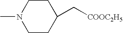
C1CN(C)CCC1C[COOC2H5]
